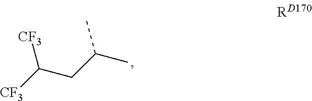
[CF3]C(CC(C)C)[CF3]
